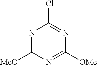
N1=C([MeO])N=C([OMe])N=C1Cl
